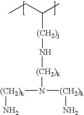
N([(CH2)k]N([(CH2)k]N)[(CH2)k]N)[(CH2)j]C(C)CC
